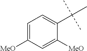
C1=C([MeO])C=C([MeO])C(C(C)(C)C)=C1
